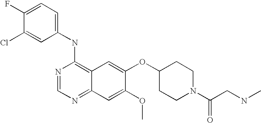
C1(NC2=C3C(=NC=N2)C=C(OC)C(OC2CCN(C(=O)CNC)CC2)=C3)=CC=C(F)C(Cl)=C1
